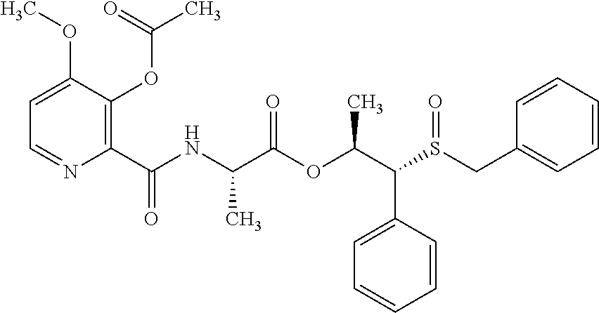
C1=C(C(C(OC(C(NC(C2=C(OC(C)=O)C(OC)=CC=N2)=O)C)=O)C)S(CC2=CC=CC=C2)=O)C=CC=C1
